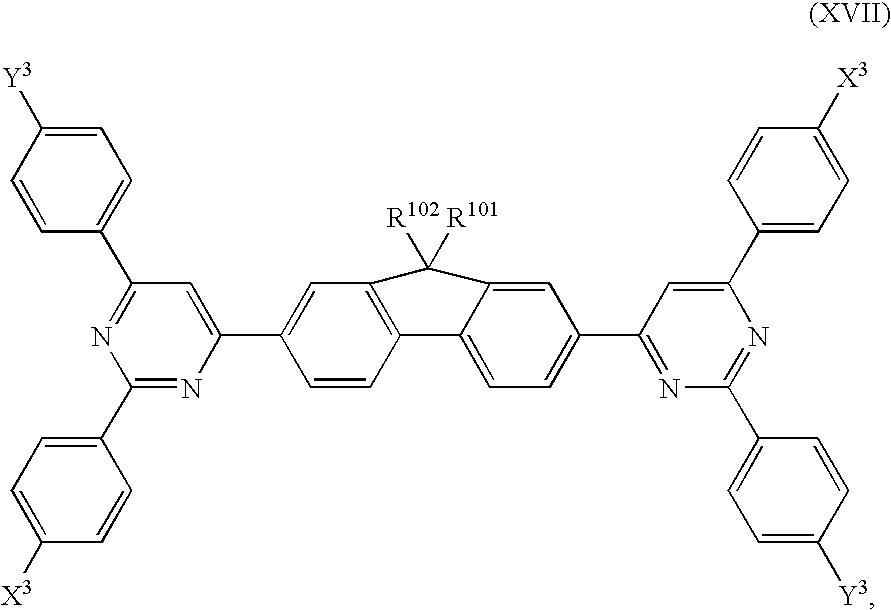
C1=CC2=C(C=C1C1=CC(C3=CC=C([Y3])C=C3)=NC(C3=CC=C([X3])C=C3)=N1)C([R101])([R102])C1=CC(C3=NC(C4=CC=C([Y3])C=C4)=NC(C4=CC=C([X3])C=C4)=C3)=CC=C21
